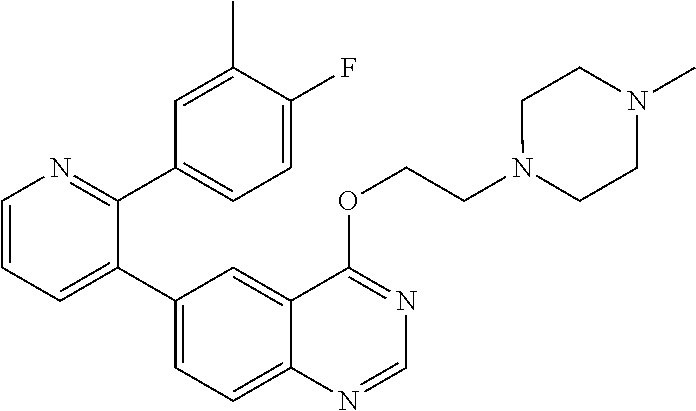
C1=CN=C(C2=CC=C(F)C(C)=C2)C(C2=CC=C3C(=C2)C(OCCN2CCN(C)CC2)=NC=N3)=C1
